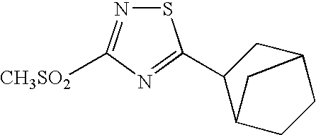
S1N=C([CH3SO2])N=C1C1C2CCC(C1)C2
